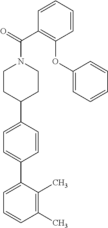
C1(C)=C(C)C(C2=CC=C(C3CCN(C(C4=C(OC5=CC=CC=C5)C=CC=C4)=O)CC3)C=C2)=CC=C1
